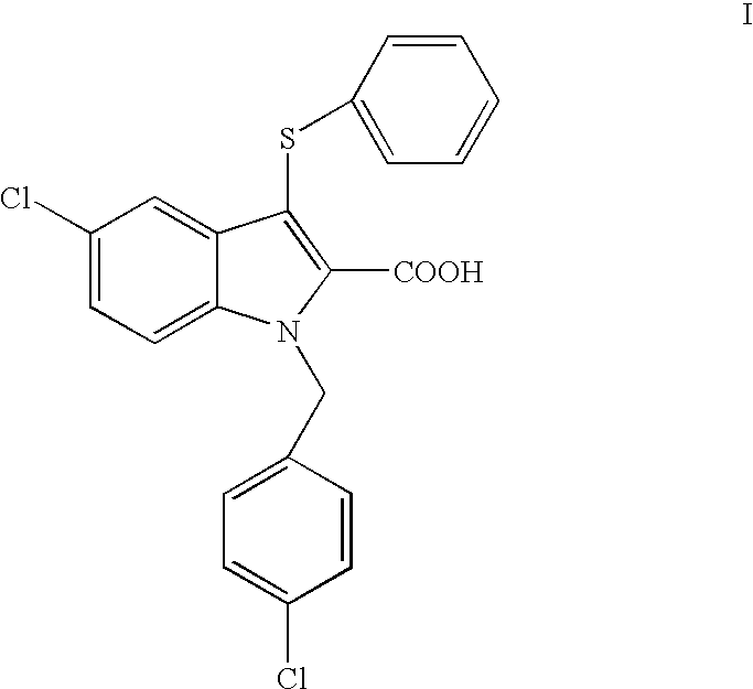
C1=CC(SC2=C([COOH])N(CC3=CC=C(Cl)C=C3)C3=CC=C(Cl)C=C32)=CC=C1
